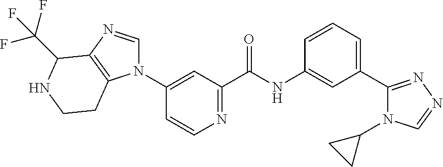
C1(N2C=NC3=C2CCNC3C(F)(F)F)=CC(C(NC2=CC(C3=NN=CN3C3CC3)=CC=C2)=O)=NC=C1
